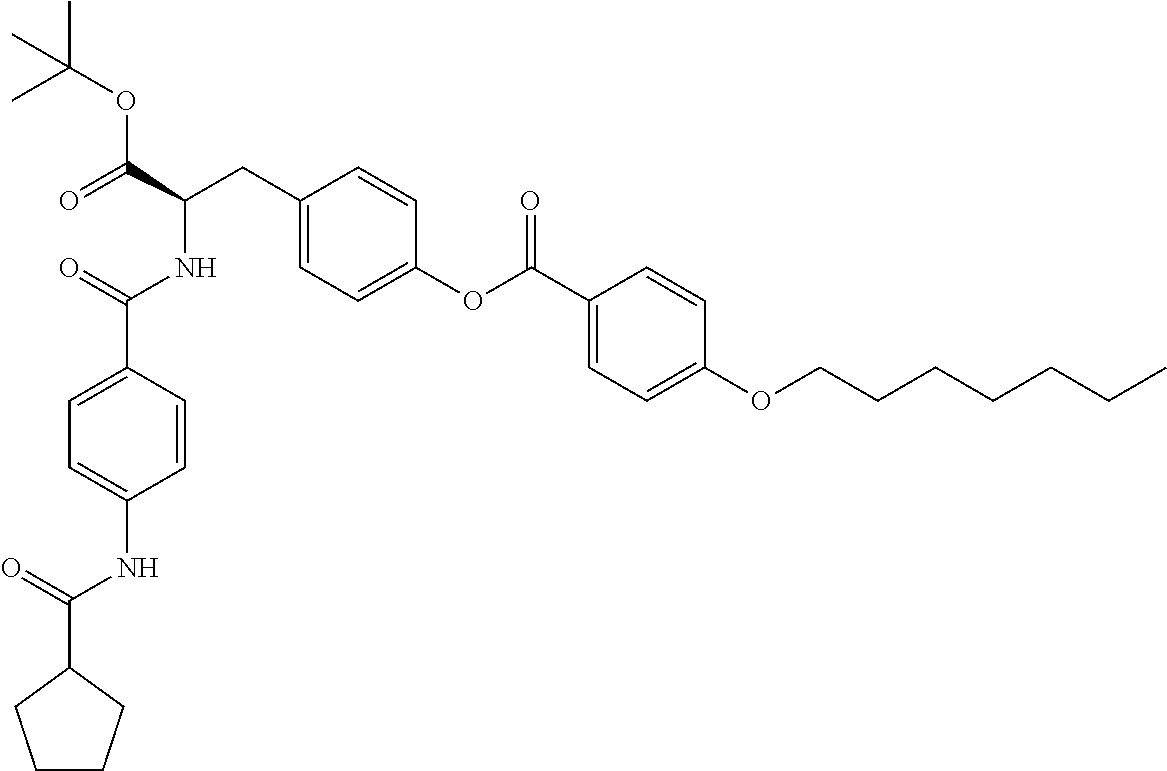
C1=CC(C(=O)NC(CC2=CC=C(OC(C3=CC=C(OCCCCCCC)C=C3)=O)C=C2)C(=O)OC(C)(C)C)=CC=C1NC(=O)C1CCCC1
